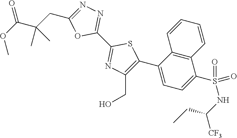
C1(C2=NN=C(CC(C(OC)=O)(C)C)O2)=NC(CO)=C(C2=CC=C(S(NC(CC)[CF3])(=O)=O)C3=C2C=CC=C3)S1
